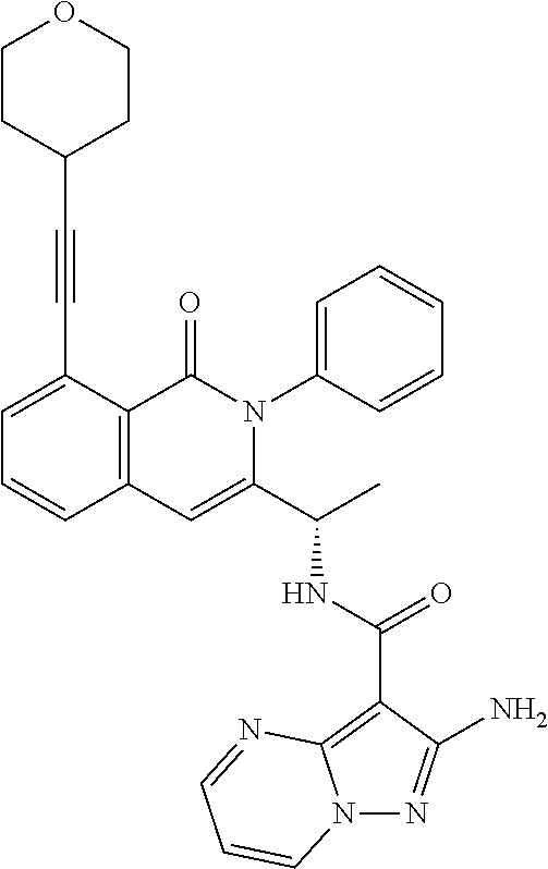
N12N=C(N)C(C(NC(C3=CC4=C(C(=O)N3C3=CC=CC=C3)C(C#CC3CCOCC3)=CC=C4)C)=O)=C1N=CC=C2
